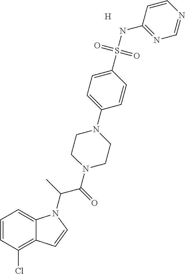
C1=CC(Cl)=C2C(=C1)N(C(C(N1CCN(C3=CC=C(S(NC4=NC=NC=C4)(=O)=O)C=C3)CC1)=O)C)C=C2.[H]
